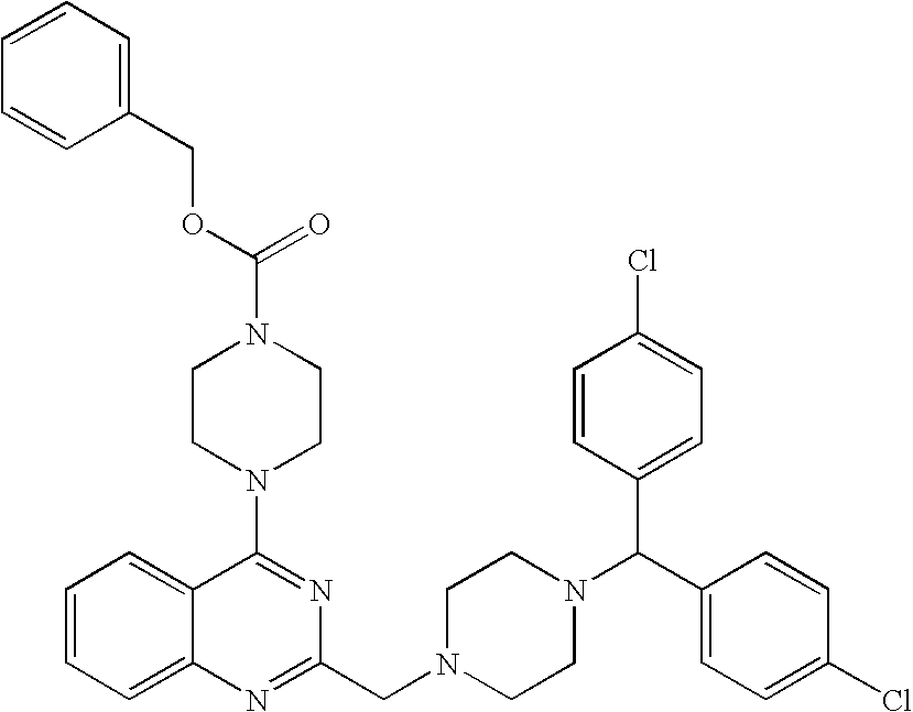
C1=CC=C2C(=C1)C(N1CCN(C(=O)OCC3=CC=CC=C3)CC1)=NC(CN1CCN(C(C3=CC=C(Cl)C=C3)C3=CC=C(Cl)C=C3)CC1)=N2
